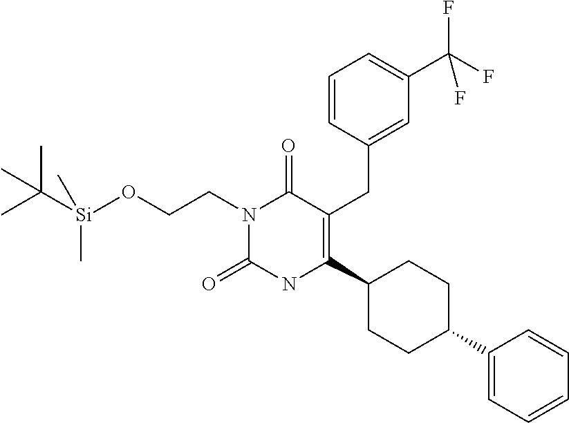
C1=CC(CC2=C(C3CCC(C4=CC=CC=C4)CC3)NC(=O)N(CCO[Si](C)(C)C(C)(C)C)C2=O)=CC(C(F)(F)F)=C1
